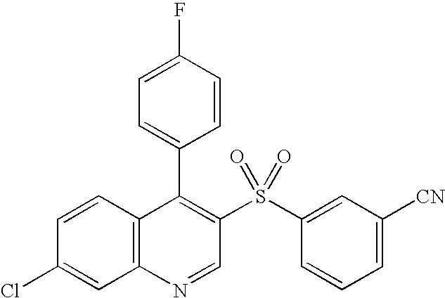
C12=C(C=CC(Cl)=C1)C(C1=CC=C(F)C=C1)=C(S(C1=CC([CN])=CC=C1)(=O)=O)C=N2
